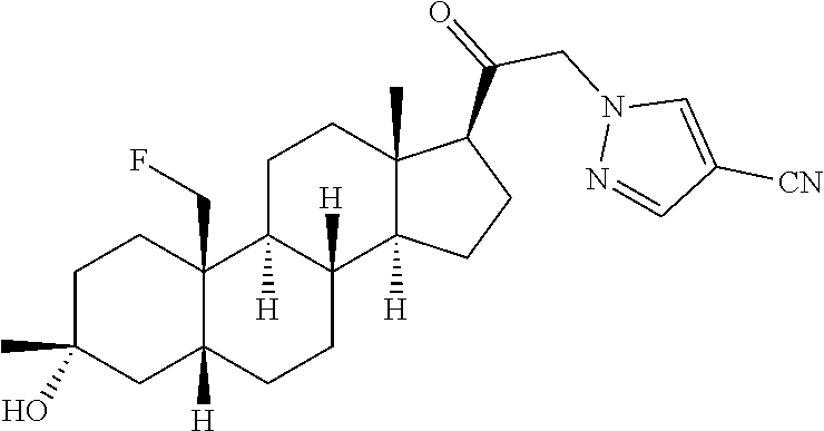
C1C2([H])C(CF)(CCC1(C)O)C1([H])CCC3(C)C(C(=O)CN4N=CC([CN])=C4)CCC3([H])C1([H])CC2
